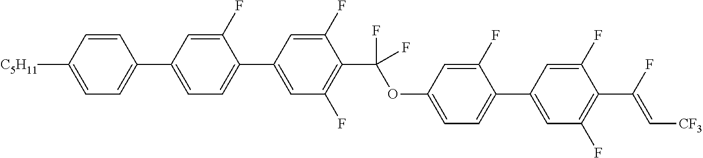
[C5H11]C1=CC=C(C2=CC=C(C3=CC(F)=C(C(OC4=CC=C(C5=CC(F)=C(C(F)=C[CF3])C(F)=C5)C(F)=C4)(F)F)C(F)=C3)C(F)=C2)C=C1
